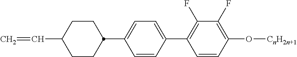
C1=CC(C2=C(F)C(F)=C(O[CnH2n+1])C=C2)=CC=C1C1CCC(C=C)CC1
